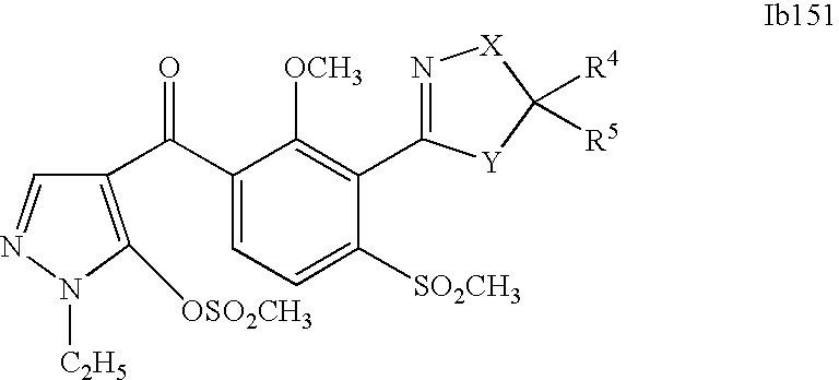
C1(C(C2=C([OSO2CH3])N([C2H5])N=C2)=O)=CC=C([SO2CH3])C(C2=N[X]C([R4])([R5])[Y]2)=C1[OCH3]
